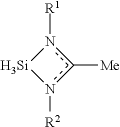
c1([Me])n([R1])[Si]n1[R2]
